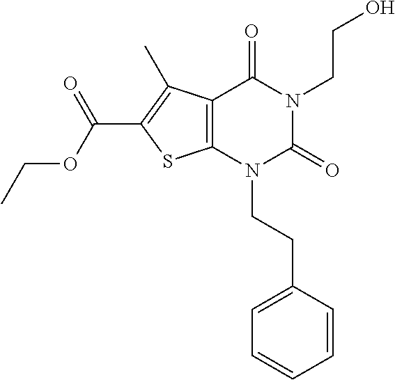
C12=C(N(CCC3=CC=CC=C3)C(=O)N(CCO)C1=O)SC(C(OCC)=O)=C2C
